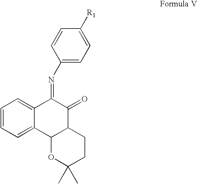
C1=CC=C2C(=C1)C(=NC1=CC=C([R1])C=C1)C(=O)C1C2OC(C)(C)CC1
